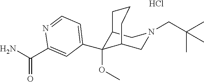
C1(C2(OC)C3CN(CC(C)(C)C)CC2CCC3)=CC=NC(C(N)=O)=C1.Cl
